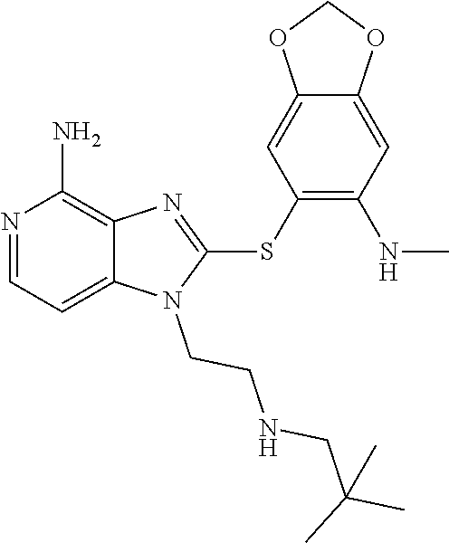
C12=CC=NC(N)=C1N=C(SC1=C(NC)C=C3C(=C1)OCO3)N2CCNCC(C)(C)C
